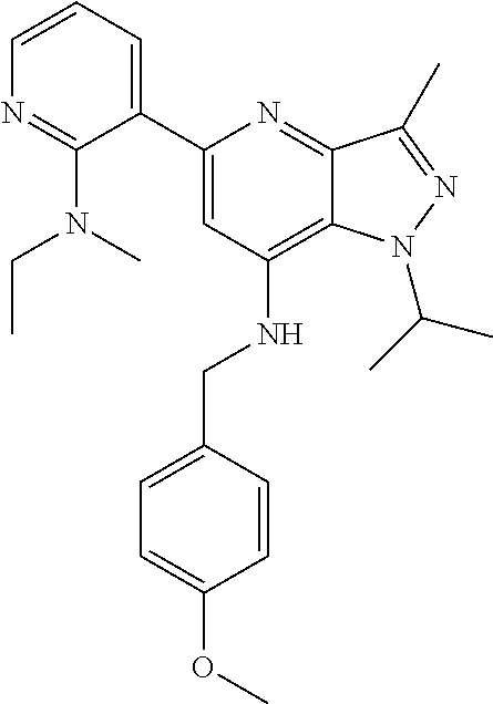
C1=CC=C(C2=CC(NCC3=CC=C(OC)C=C3)=C3C(=N2)C(C)=NN3C(C)C)C(N(C)CC)=N1
